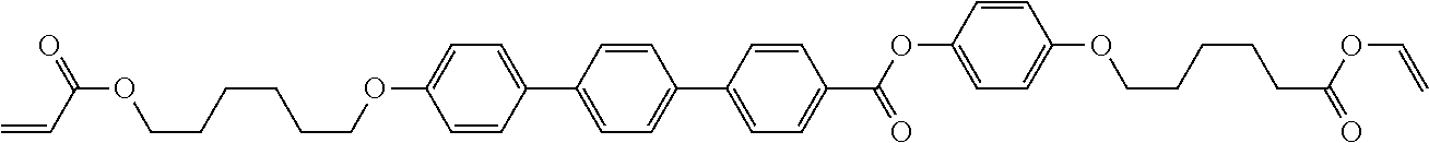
C1=CC(C2=CC=C(C3=CC=C(C(=O)OC4=CC=C(OCCCCCC(=O)OC=C)C=C4)C=C3)C=C2)=CC=C1OCCCCCCOC(C=C)=O
